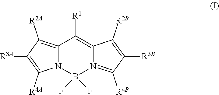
C12=C([R2A])C([R3A])=C([R4A])N1B(F)(F)N1=C([R4B])C([R3B])=C([R2B])C1=C2[R1]
